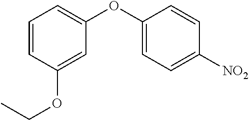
C1=CC(OCC)=CC(OC2=CC=C([NO2])C=C2)=C1
